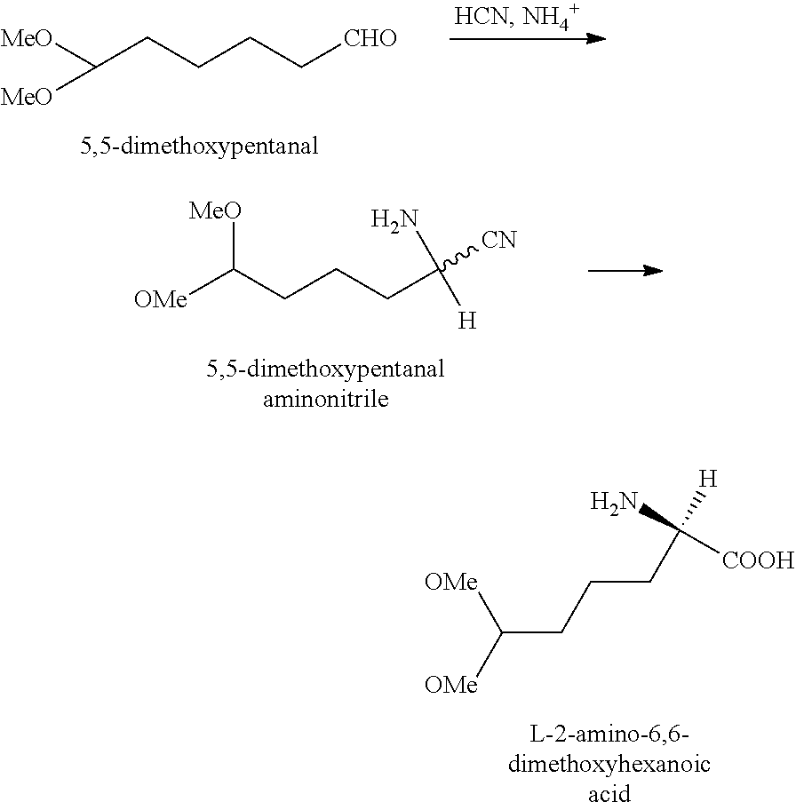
C(CCCC([H])(N)[COOH])([OMe])[OMe].[MeO]C(CCCC[CHO])[MeO].C([OMe])(CCCC(N)([H])[CN])[MeO]
